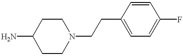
NC1CCN(CCC2=CC=C(F)C=C2)CC1
